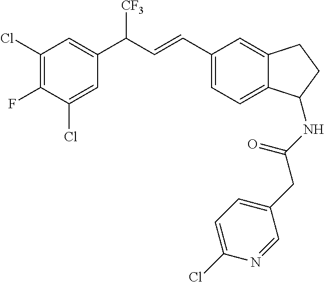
C12=CC=C(C=CC(C3=CC(Cl)=C(F)C(Cl)=C3)[CF3])C=C1CCC2NC(CC1=CC=C(Cl)N=C1)=O
